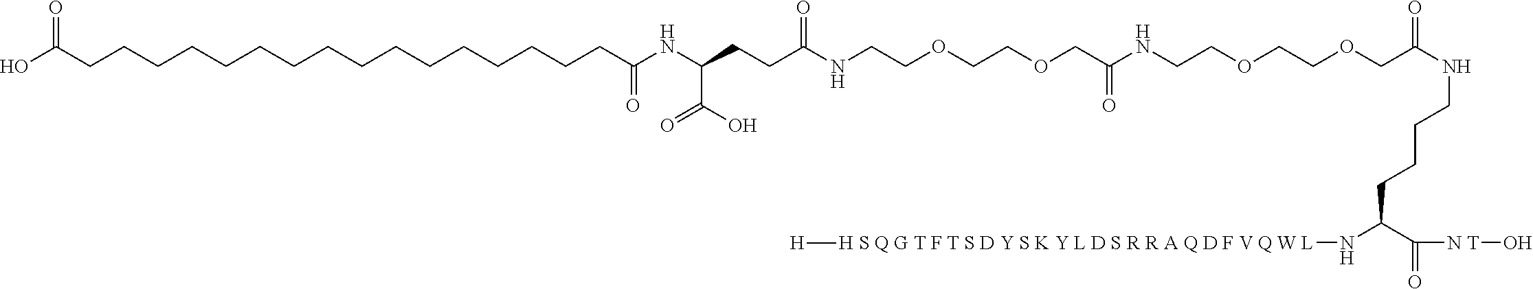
OC(CCCCCCCCCCCCCCCCC(NC(CCC(NCCOCCOCC(NCCOCCOCC(NCCCCC(N[H S Q G T F T S D Y S K Y L D S R R A Q D F V Q W L][H])C([N T]O)=O)=O)=O)=O)C(O)=O)=O)=O
